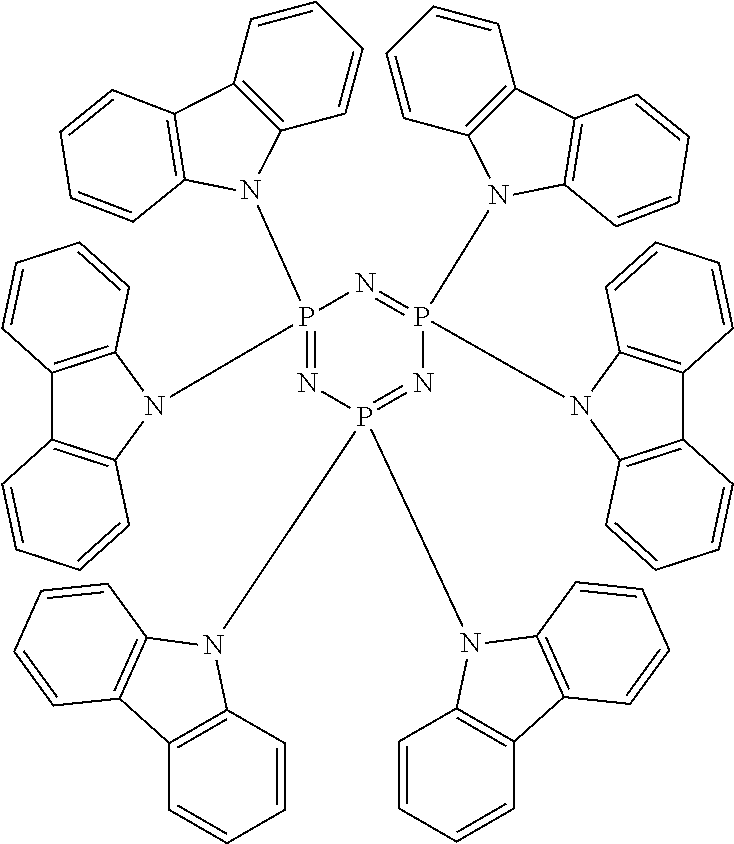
P1(N2C3=C(C=CC=C3)C3=C2C=CC=C3)(N2C3=C(C4=C2C=CC=C4)C=CC=C3)=NP(N2C3=C(C=CC=C3)C3=C2C=CC=C3)(N2C3=C(C=CC=C3)C3=C2C=CC=C3)=NP(N2C3=C(C=CC=C3)C3=C2C=CC=C3)(N2C3=C(C4=C2C=CC=C4)C=CC=C3)=N1
